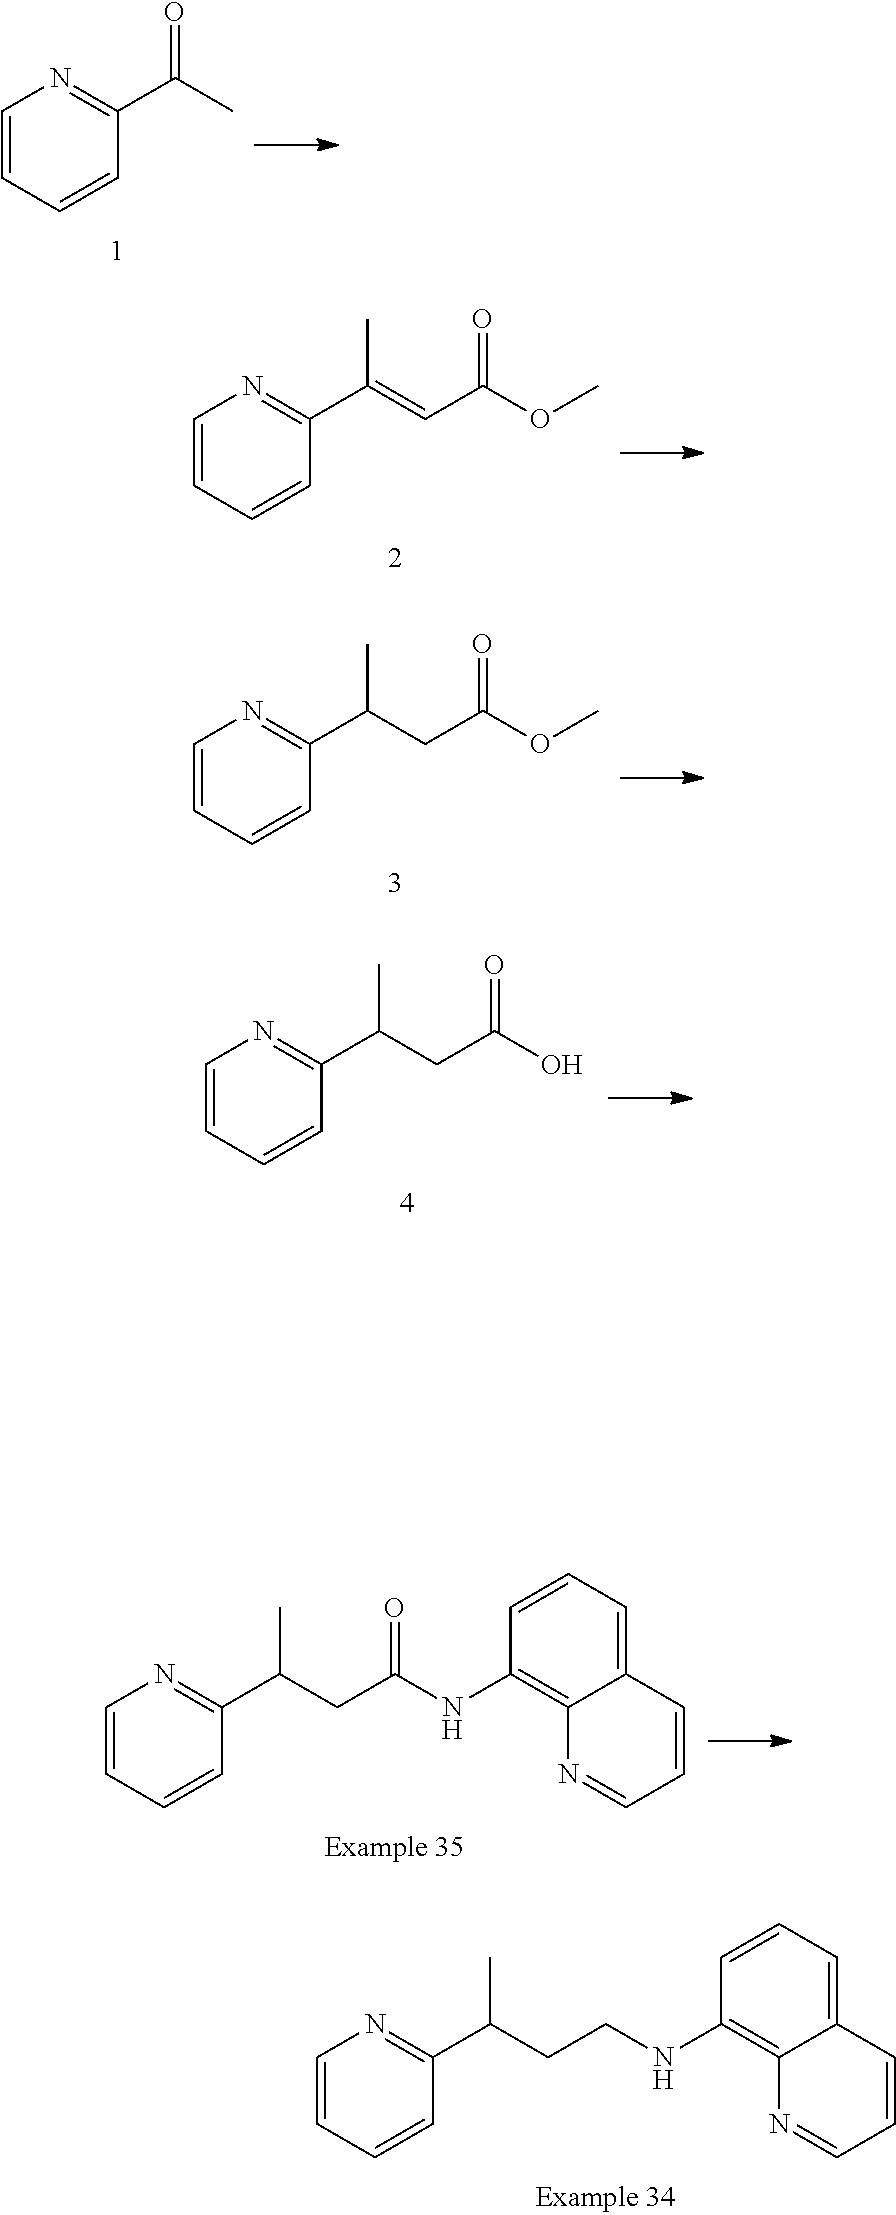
N1=C(C(CCNC2=C3C(=CC=C2)C=CC=N3)C)C=CC=C1.N1=C(C(C)=O)C=CC=C1.N1=C(C(=CC(OC)=O)C)C=CC=C1.N1=C(C(CC(OC)=O)C)C=CC=C1.N1=C(C(CC(O)=O)C)C=CC=C1.N1=C(C(CC(NC2=C3C(=CC=C2)C=CC=N3)=O)C)C=CC=C1
